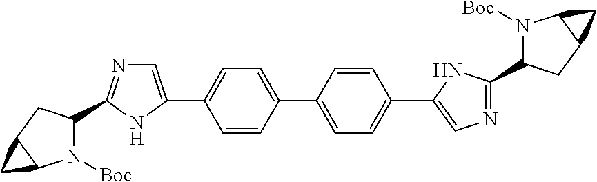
C1=CC(C2=CC=C(C3=CN=C(C4N([Boc])C5C(C4)C5)N3)C=C2)=CC=C1C1=CN=C(C2N([Boc])C3C(C2)C3)N1
